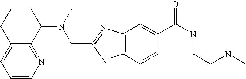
C12=CC=CN=C1C(N(C)CC1=NC3=C(N1)C=CC(C(NCCN(C)C)=O)=C3)CCC2
